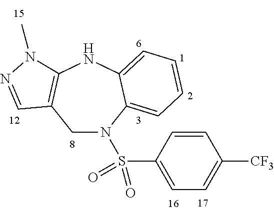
C1C2=C(NC3=CC=CC=C3N1S(C1=CC=C([CF3])C=C1)(=O)=O)N(C)N=C2
